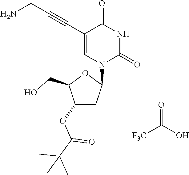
C1(OC(=O)C(C)(C)C)CC(N2C(=O)NC(=O)C(C#CCN)=C2)OC1CO.[F3C]C(=O)O
